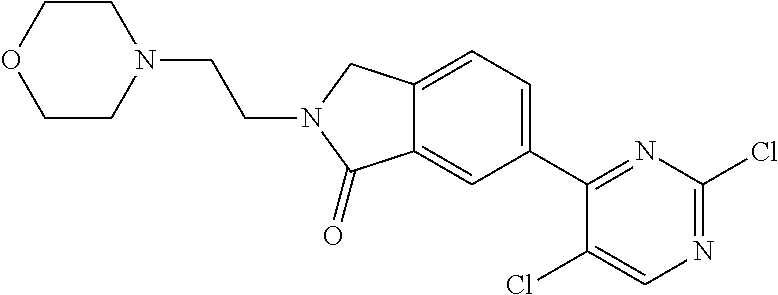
C12=CC(C3=NC(Cl)=NC=C3Cl)=CC=C1CN(CCN1CCOCC1)C2=O
